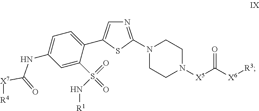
N1=C(N2CCN([X5]C([X6][R3])=O)CC2)SC(C2=CC=C(NC([X7][R4])=O)C=C2S(=O)(=O)N[R1])=C1
